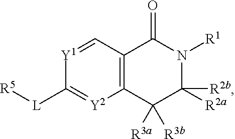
C1([L][R5])=[Y2]C2=C(C(=O)N([R1])C([R2a])([R2b])C2([R3b])[R3a])C=[Y1]1
